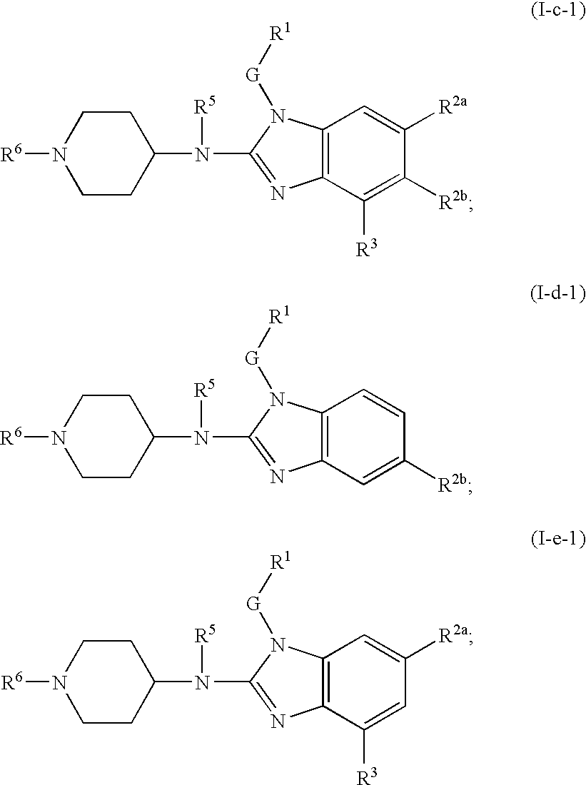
C1CN([R6])CCC1N([R5])C1=NC2=C(N1[G][R1])C=C([R2a])C([R2b])=C2[R3].C1CN([R6])CCC1N([R5])C1=NC2=C(N1[G][R1])C=CC([R2b])=C2.C1CN([R6])CCC1N([R5])C1=NC2=C(N1[G][R1])C=C([R2a])C=C2[R3]
